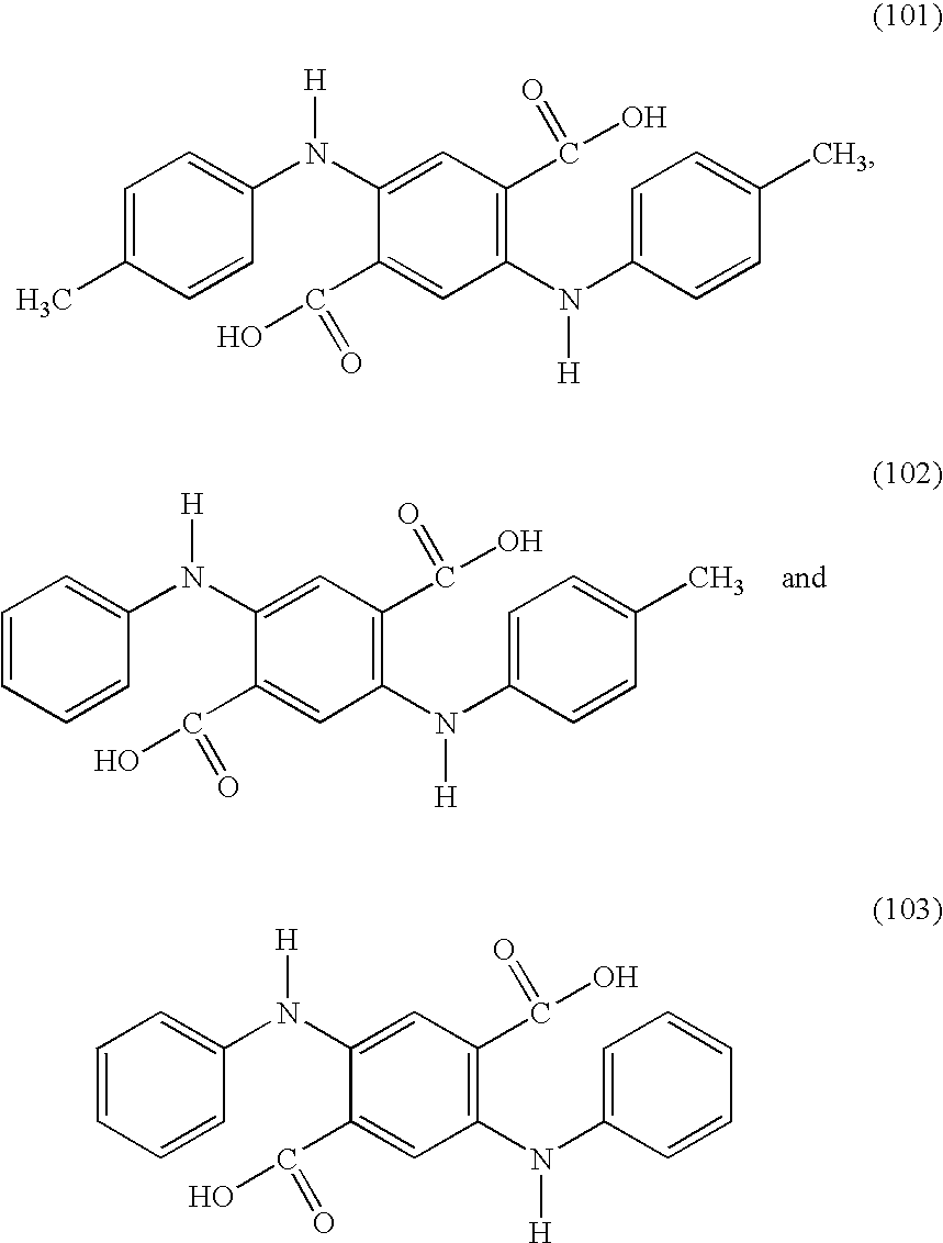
C1=CC(C)=CC=C1N(C1=CC(C(=O)O)=C(N(C2=CC=C(C)C=C2)[H])C=C1C(O)=O)[H].C1=CC=CC=C1N(C1=CC(C(=O)O)=C(N(C2=CC=CC=C2)[H])C=C1C(O)=O)[H].C1=CC=CC=C1N(C1=CC(C(=O)O)=C(N(C2=CC=C(C)C=C2)[H])C=C1C(O)=O)[H]
